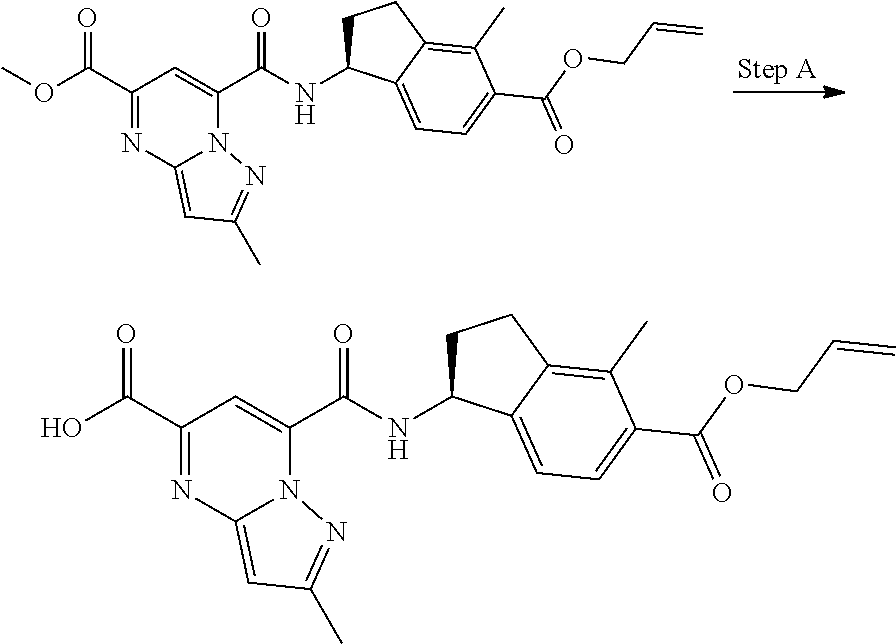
C1(C(OC)=O)=NC2=CC(C)=NN2C(C(NC2CCC3=C(C)C(C(=O)OCC=C)=CC=C23)=O)=C1.C1(C(O)=O)=NC2=CC(C)=NN2C(C(NC2CCC3=C(C)C(C(=O)OCC=C)=CC=C23)=O)=C1
